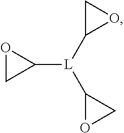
O1CC1[L](C1OC1)C1CO1
